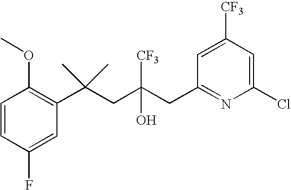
C1(F)=CC(C(CC(CC2=NC(Cl)=CC([CF3])=C2)([CF3])O)(C)C)=C(OC)C=C1
